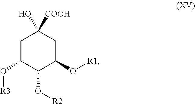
C1C(O[R3])C(O[R2])C(O[R1])CC1([COOH])O
